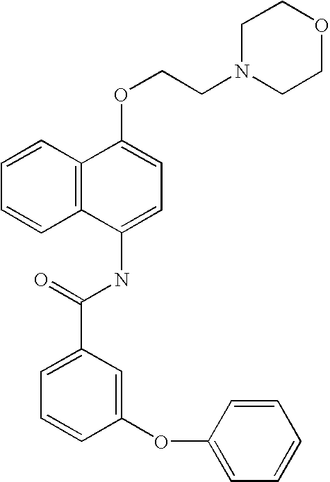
C1=CC2=C(C=C1)C(NC(C1=CC=CC(OC3=CC=CC=C3)=C1)=O)=CC=C2OCCN1CCOCC1
